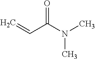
C=CC(N(C)C)=O
